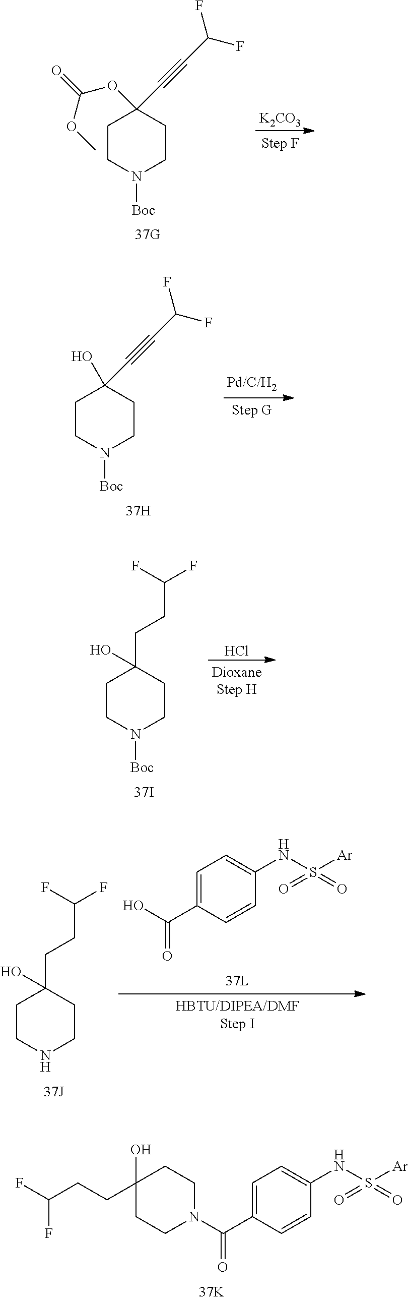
C1=C(C(N2CCC(O)(CCC(F)F)CC2)=O)C=CC(NS([Ar])(=O)=O)=C1.C1CN([Boc])CCC1(C#CC(F)F)OC(=O)OC.[K2CO3].C1CN([Boc])CCC1(C#CC(F)F)O.C1CN([Boc])CCC1(CCC(F)F)O.Cl.C1CNCCC1(CCC(F)F)O.C1=C(C(O)=O)C=CC(NS([Ar])(=O)=O)=C1
